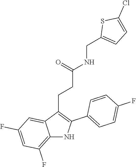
S1C(CNC(CCC2=C(C3=CC=C(F)C=C3)NC3=C(F)C=C(F)C=C23)=O)=CC=C1Cl
